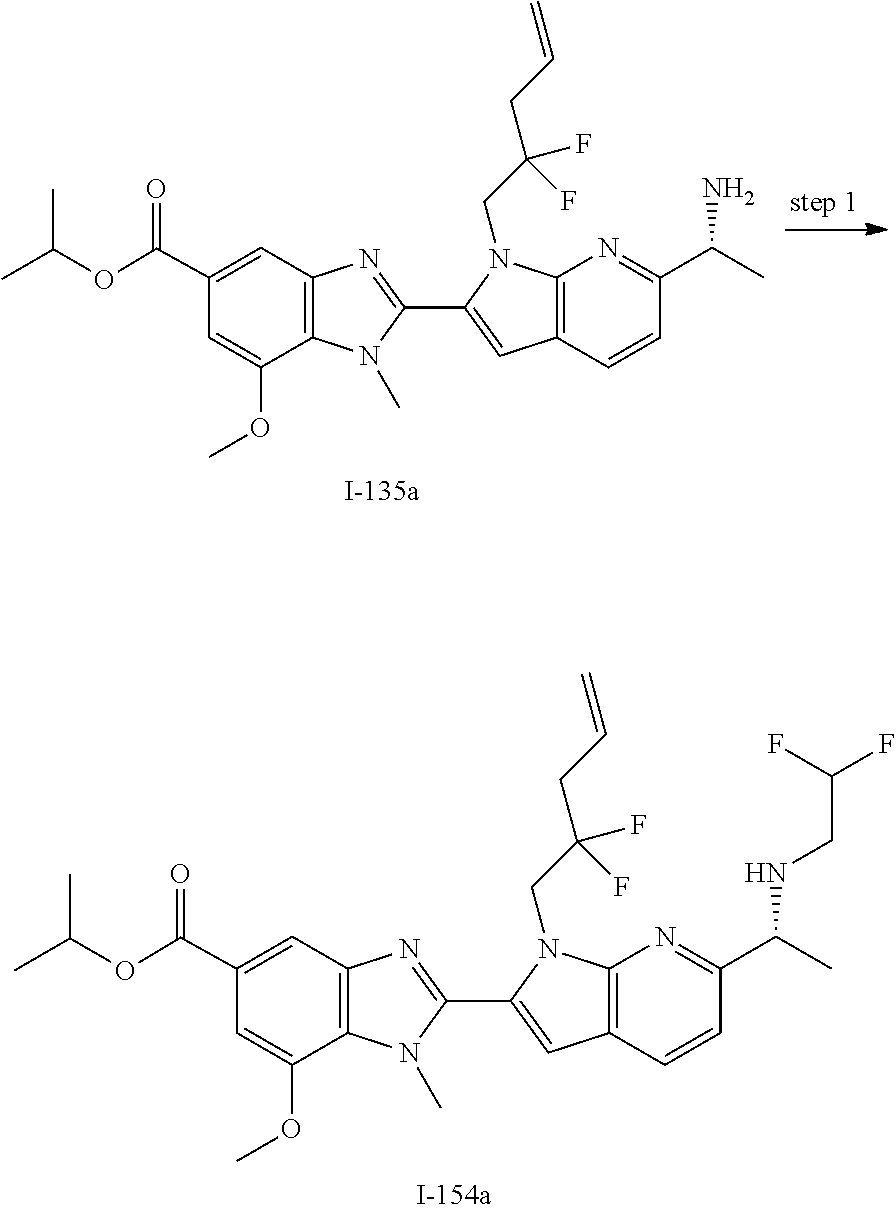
CN1C2=C(N=C1C1=CC3=C(N1CC(CC=C)(F)F)N=C(C(C)N)C=C3)C=C(C(OC(C)C)=O)C=C2OC.CN1C2=C(N=C1C1=CC3=C(N1CC(CC=C)(F)F)N=C(C(C)NCC(F)F)C=C3)C=C(C(OC(C)C)=O)C=C2OC
